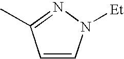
C1=CN([Et])N=C1C
